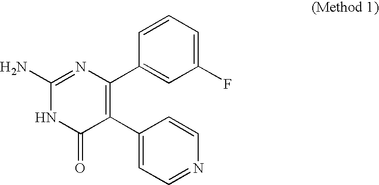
C1(F)=CC=CC(C2=C(C3=CC=NC=C3)C(=O)NC(N)=N2)=C1
